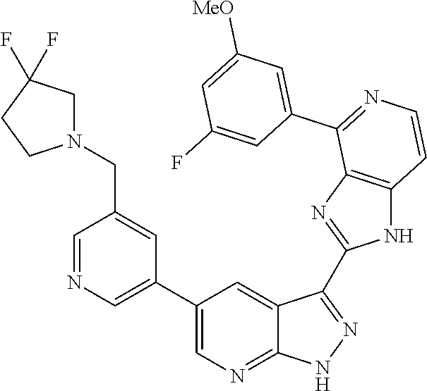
C1=NC=C(C2=CN=C3C(=C2)C(C2=NC4=C(N2)C=CN=C4C2=CC([MeO])=CC(F)=C2)=NN3)C=C1CN1CC(F)(F)CC1
